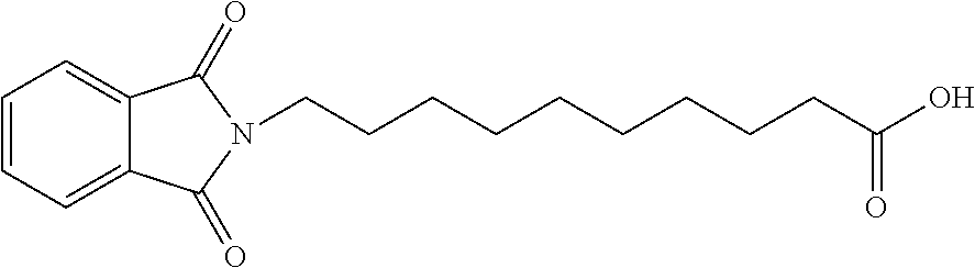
C1=CC=C2C(=C1)C(=O)N(CCCCCCCCCC(O)=O)C2=O
